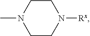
C1CN([Rx])CCN1C
